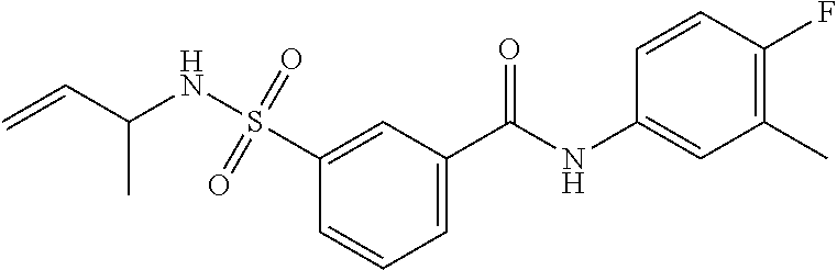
C1=C(C(NC2=CC(C)=C(F)C=C2)=O)C=C(S(=O)(=O)NC(C=C)C)C=C1
